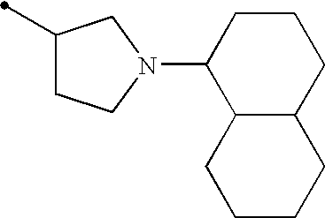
C1(C)CCN(C2C3C(CCC2)CCCC3)C1
